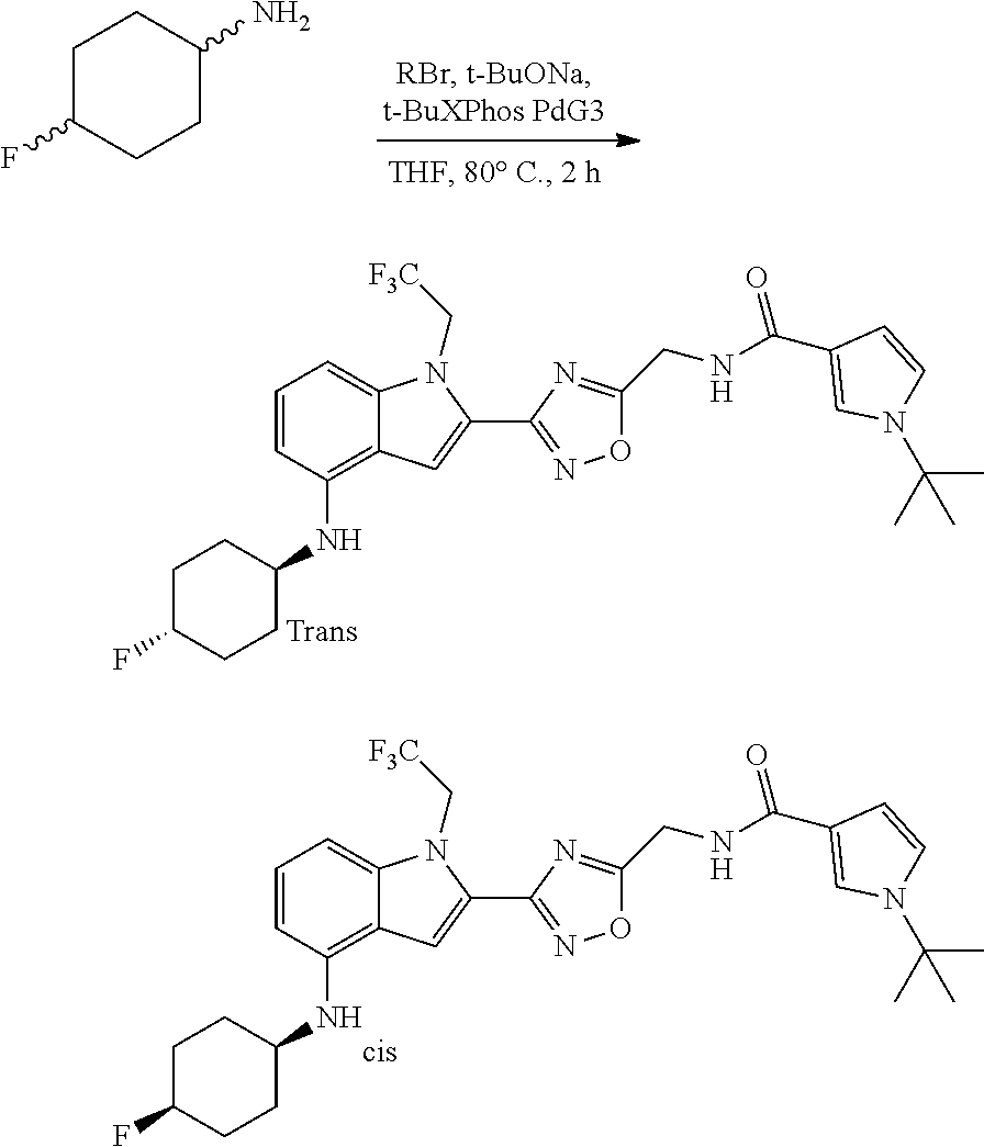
C1C(F)CCC(N)C1.C1=CC(NC2CCC(F)CC2)=C2C(=C1)N(C[F3C])C(C1=NOC(CNC(C3=CN(C(C)(C)C)C=C3)=O)=N1)=C2.C1=CC(NC2CCC(F)CC2)=C2C(=C1)N(C[F3C])C(C1=NOC(CNC(C3=CN(C(C)(C)C)C=C3)=O)=N1)=C2
